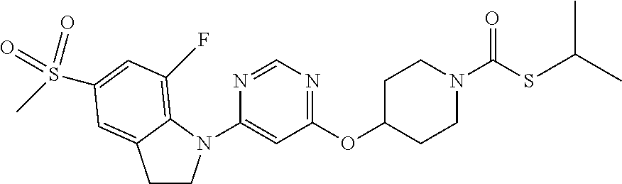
N1=CN=C(OC2CCN(C(SC(C)C)=O)CC2)C=C1N1CCC2=CC(S(=O)(C)=O)=CC(F)=C12
